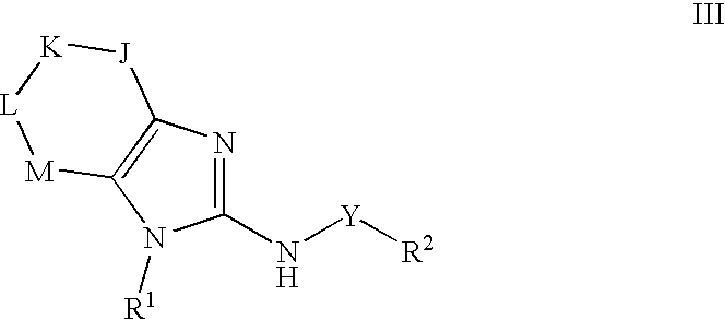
C1(N[Y][R2])=NC2=C(N1[R1])[M][L][K][J]2
